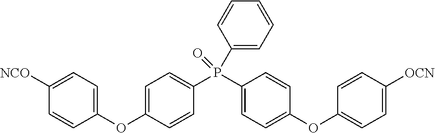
O(C1=CC=C(P(C2=CC=C(OC3=CC=C([OCN])C=C3)C=C2)(=O)C2=CC=CC=C2)C=C1)C1=CC=C([NCO])C=C1
